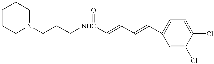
C1CCN(CCC[NHC](=O)C=CC=CC2=CC=C(Cl)C(Cl)=C2)CC1
